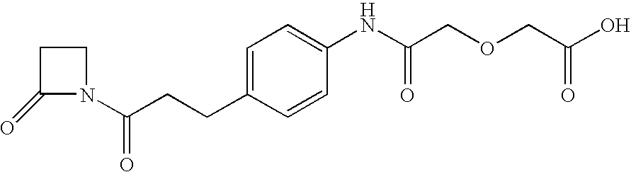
C1(=O)N(C(CCC2=CC=C(NC(=O)COCC(=O)O)C=C2)=O)CC1
